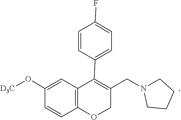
C1CN(CC2=C(C3=CC=C(F)C=C3)C3=C(OC2)C=CC(O[D3C])=C3)CC1
